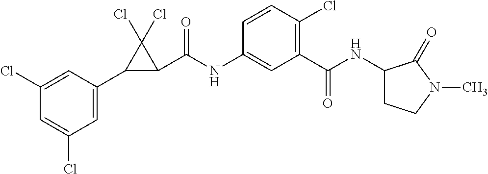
C1(Cl)=CC(C2C(C(NC3=CC(C(=O)NC4CCN(C)C4=O)=C(Cl)C=C3)=O)C2(Cl)Cl)=CC(Cl)=C1
